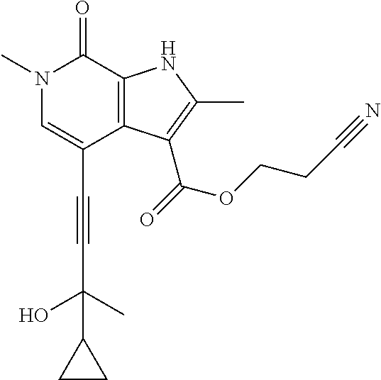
C(C1=CN(C)C(=O)C2=C1C(C(=O)OCCC#N)=C(C)N2)#CC(O)(C1CC1)C
